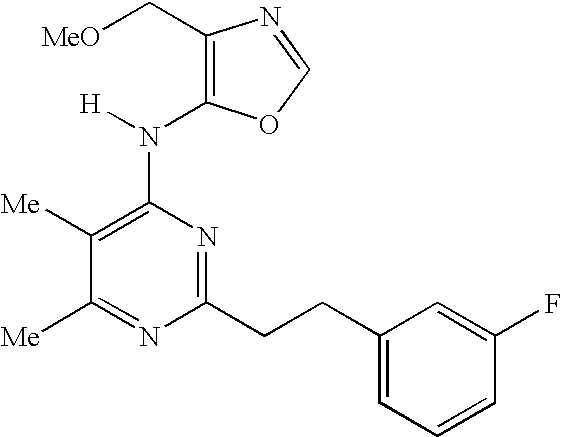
C1([Me])=NC(CCC2=CC=CC(F)=C2)=NC(N([H])C2=C(C[MeO])N=CO2)=C1[Me]
